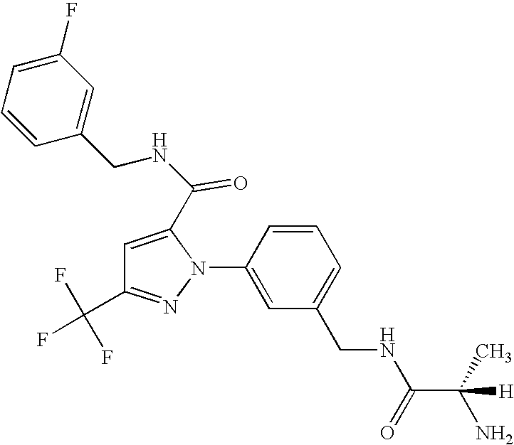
C1=CC(N2C(C(NCC3=CC(F)=CC=C3)=O)=CC(C(F)(F)F)=N2)=CC(CNC(C(C)(N)[H])=O)=C1
